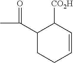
C(C1CCC=CC1[CO2H])(C)=O
